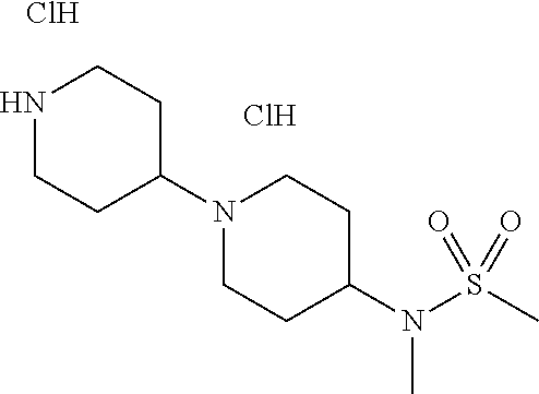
N1CCC(N2CCC(N(S(C)(=O)=O)C)CC2)CC1.Cl.Cl
